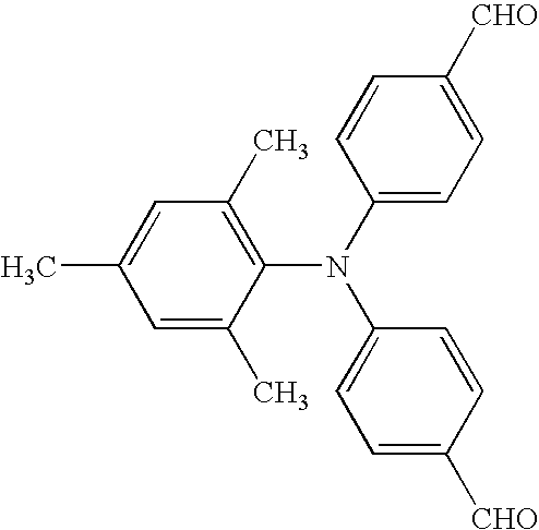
C1=C(C)C(N(C2=CC=C([CHO])C=C2)C2=CC=C([CHO])C=C2)=C(C)C=C1C
